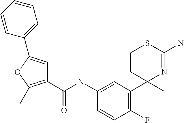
C1(NC(=O)C2=C(C)OC(C3=CC=CC=C3)=C2)=CC(C2(C)N=C(N)SCC2)=C(F)C=C1
